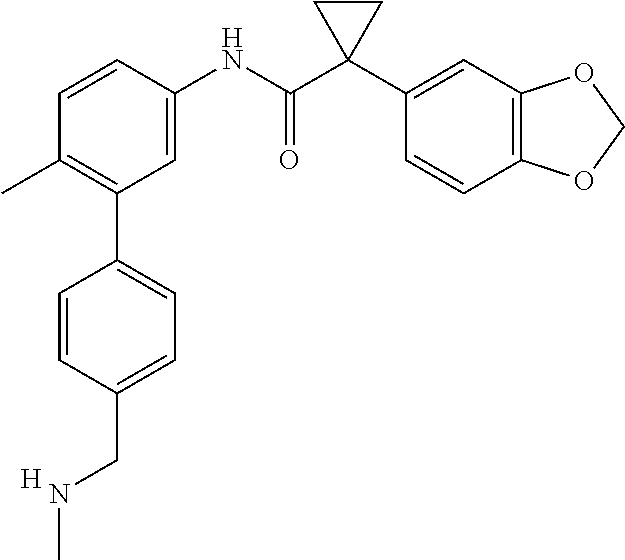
C1=C(NC(C2(C3=CC4=C(C=C3)OCO4)CC2)=O)C=CC(C)=C1C1=CC=C(CNC)C=C1.[H]
